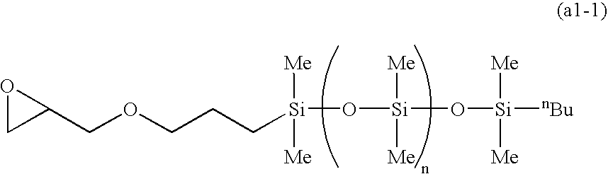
[Me][Si]([Me])(O[Si]([Me])([Me])[nBu])O[Si]([Me])([Me])CCCOCC1OC1
